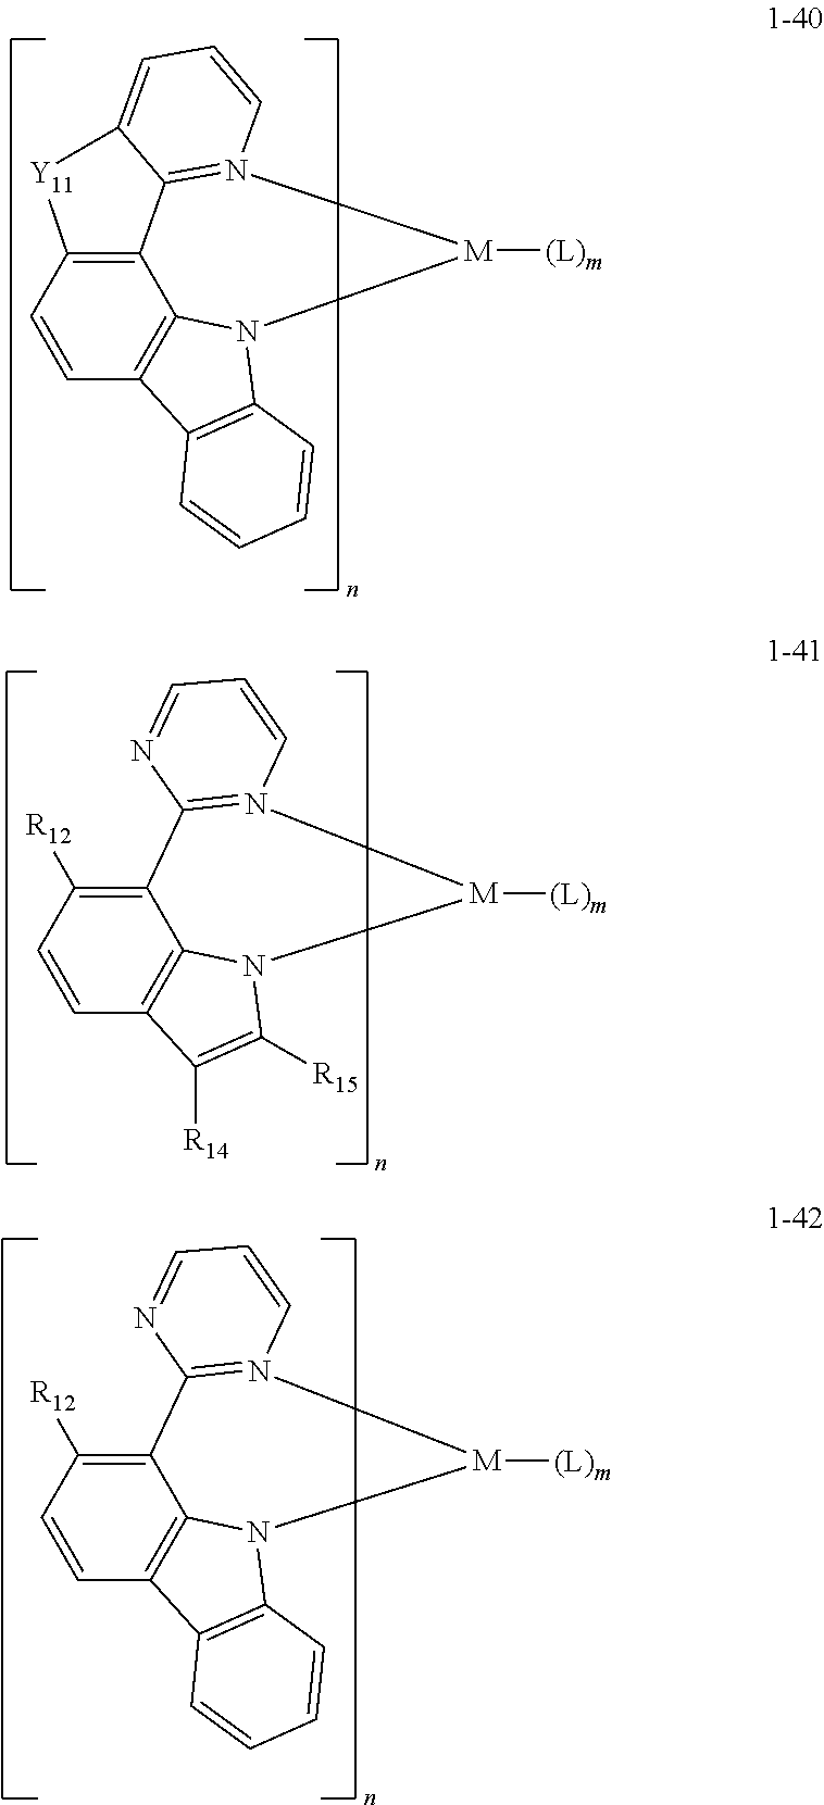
C12=C([R12])C=CC3=C1N(C([R15])=C3[R14])[M]([(L)m])N1=C2N=CC=C1.C12=C([R12])C=CC3=C1N(C1=C3C=CC=C1)[M]([(L)m])N1=C2N=CC=C1.C12=C3C=CC4=C1N(C1=C4C=CC=C1)[M]([(L)m])N1=C2C(=CC=C1)[Y11]3
